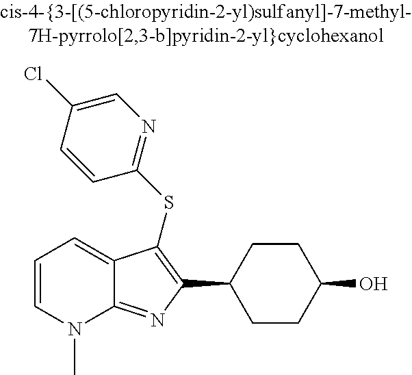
C1(C2=C(SC3=NC=C(Cl)C=C3)C3=CC=CN(C)C3=N2)CCC(O)CC1
